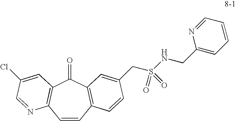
C1=CC2=C(C(=O)C3=C1N=CC(Cl)=C3)C=C(CS(NCC1=CC=CC=N1)(=O)=O)C=C2
